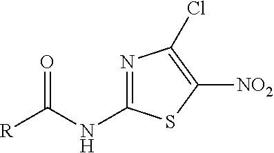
N1=C(NC(=O)[R])SC([NO2])=C1Cl
